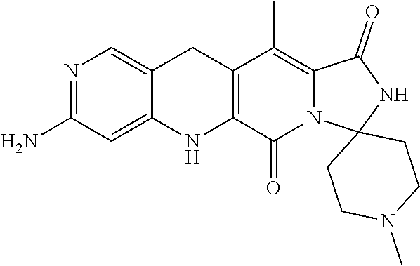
N1=C(N)C=C2C(=C1)CC1=C(N2)C(=O)N2C(=C1C)C(=O)NC21CCN(C)CC1
